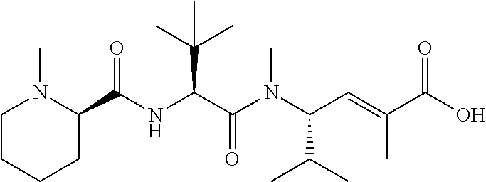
C1CCCC(C(NC(C(=O)N(C(C(C)C)C=C(C)C(O)=O)C)C(C)(C)C)=O)N1C
